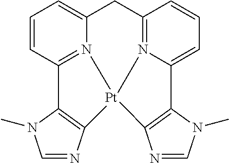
C1C2=CC=CC3=N2[Pt]2(N4=C1C=CC=C4C1=C2N=CN1C)C1=C3N(C)C=N1
